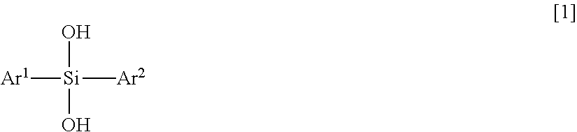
[Ar1][Si]([Ar2])(C)(O)O
